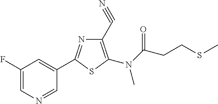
C1(C#N)=C(N(C(CCSC)=O)C)SC(C2=CC(F)=CN=C2)=N1
